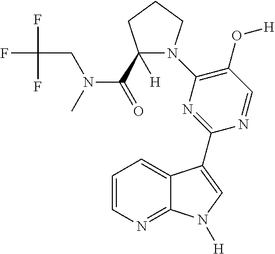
C1=CN=C2C(=C1)C(C1=NC(N3C(C(=O)N(C)CC(F)(F)F)([H])CCC3)=C(O[H])C=N1)=CN2[H]
